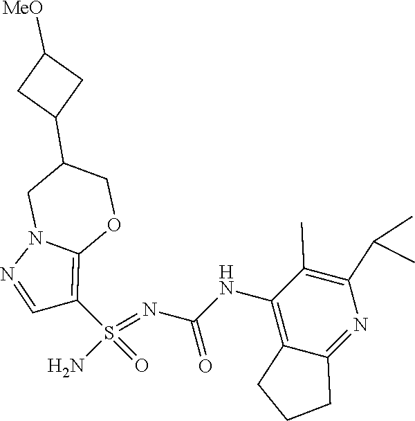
C(NC1=C2C(=NC(C(C)C)=C1C)CCC2)(N=S(N)(=O)C1=C2N(N=C1)CC(C1CC([MeO])C1)CO2)=O
